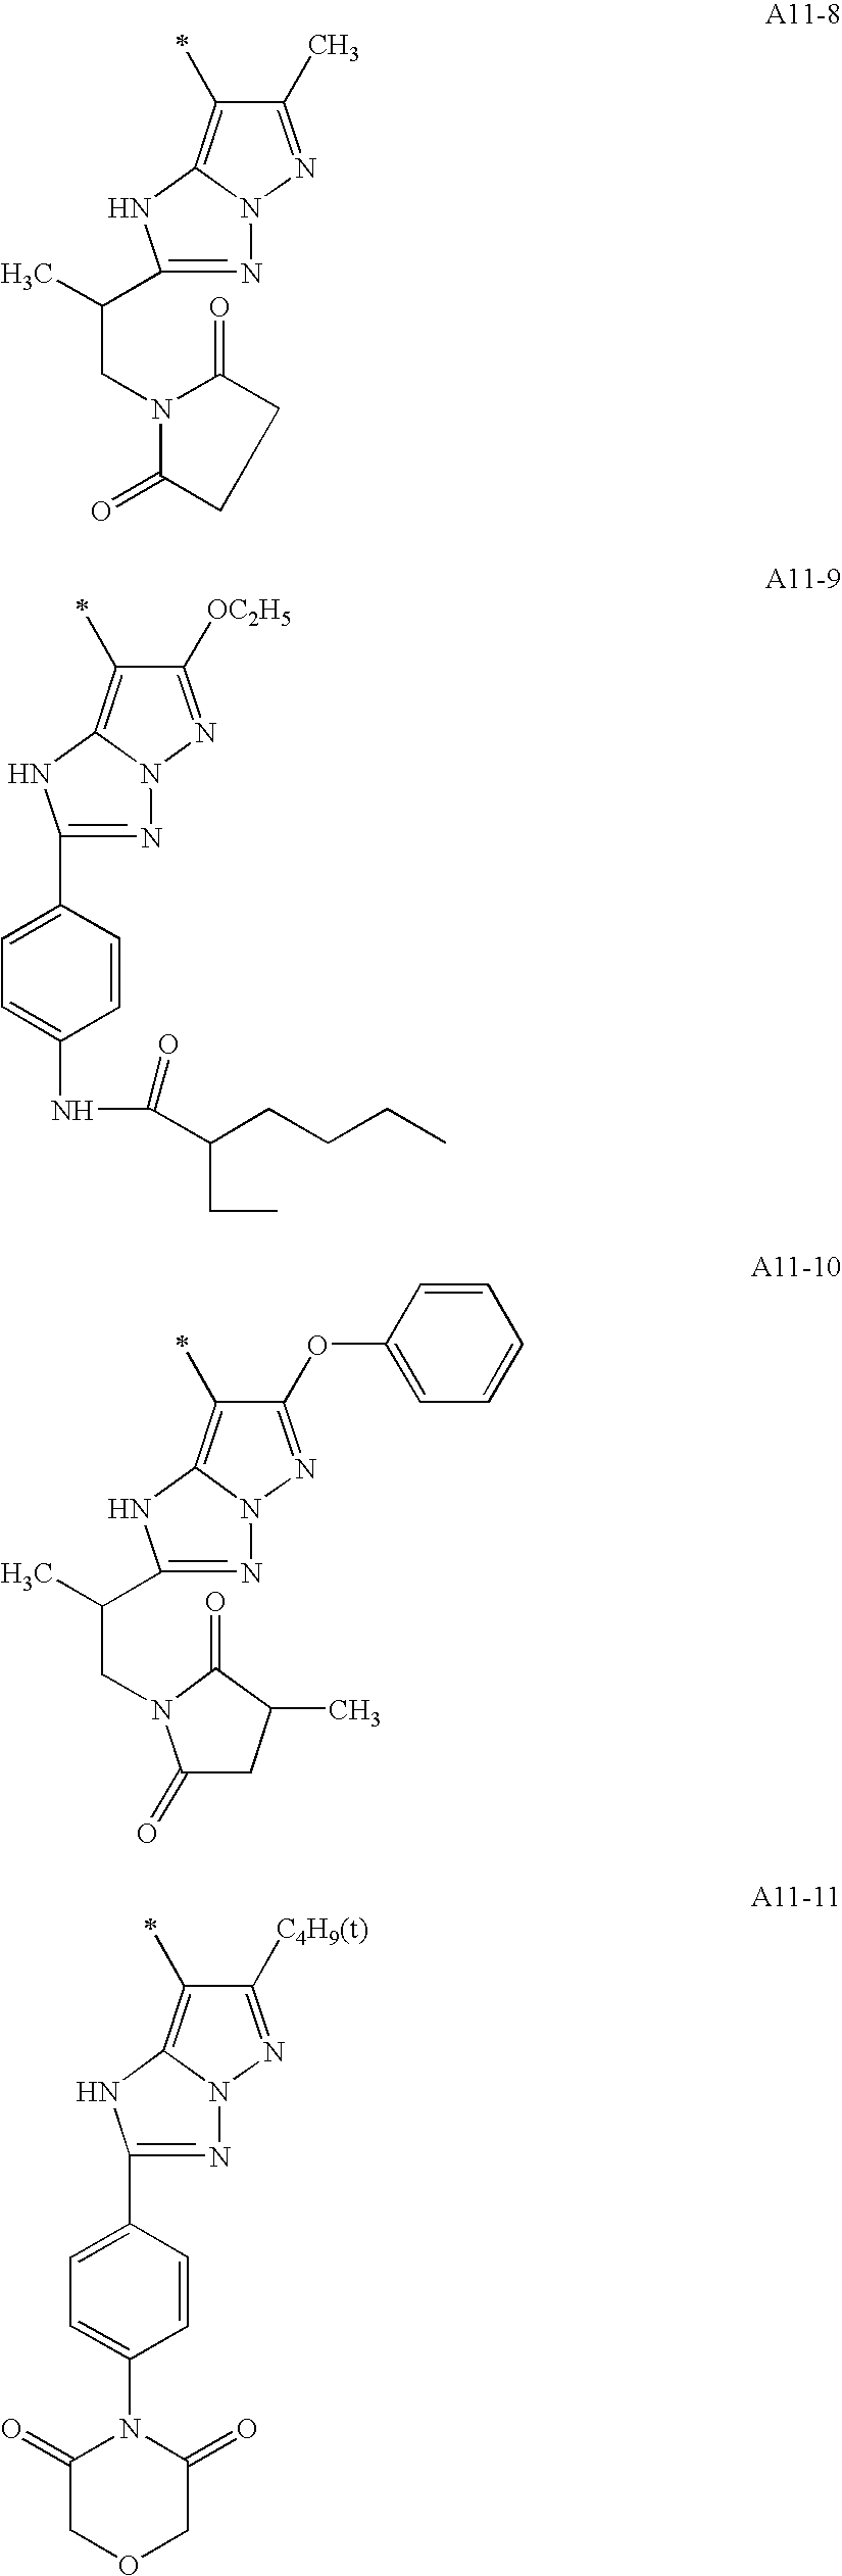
C1(C)=NN2C(=C1C)NC(C(C)CN1C(=O)CCC1=O)=N2.C1([OC2H5])=NN2C(=C1C)NC(C1=CC=C(NC(C(CCCC)CC)=O)C=C1)=N2.C1(OC2=CC=CC=C2)=NN2C(=C1C)NC(C(C)CN1C(=O)CC(C)C1=O)=N2.C1([C4H9(t)])=NN2C(=C1C)NC(C1=CC=C(N3C(=O)COCC3=O)C=C1)=N2
